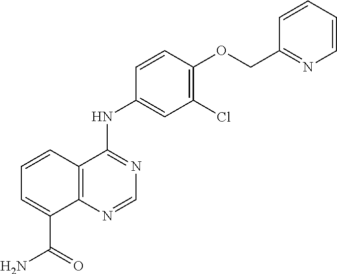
C1=CC=CC(COC2=C(Cl)C=C(NC3=NC=NC4=C3C=CC=C4C(=O)N)C=C2)=N1
